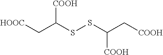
[HOOC]CC(SSC(C[COOH])[COOH])[COOH]
